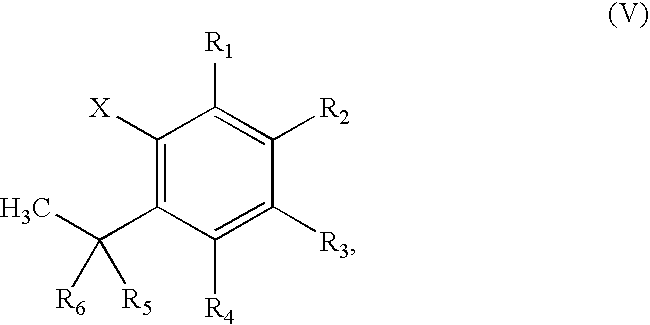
C1([X])=C(C(C)([R6])[R5])C([R4])=C([R3])C([R2])=C1[R1]
